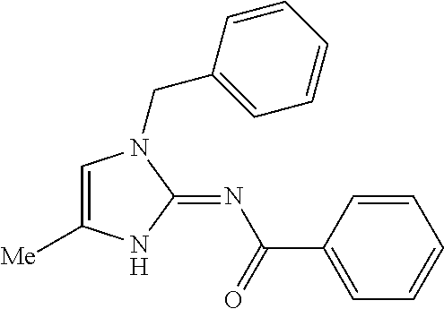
C1=C([Me])NC(=NC(=O)C2=CC=CC=C2)N1CC1=CC=CC=C1
